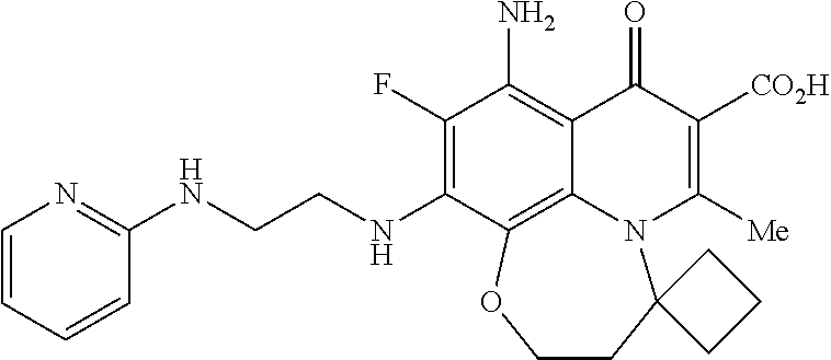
C1=CC=CC(NCCNC2=C(F)C(N)=C3C4=C2OCCC2(N4C([Me])=C([CO2H])C3=O)CCC2)=N1
